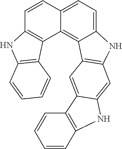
C1=C2C=CC3=C(C2=C2C(=C1)NC1=C2C=C2C(=C1)NC1=C2C=CC=C1)C1=C(C=CC=C1)N3
